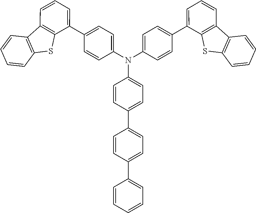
C1=CC2=C(SC3=C2C=CC=C3)C(C2=CC=C(N(C3=CC=C(C4=CC=C(C5=CC=CC=C5)C=C4)C=C3)C3=CC=C(C4=CC=CC5=C4SC4=C5C=CC=C4)C=C3)C=C2)=C1
